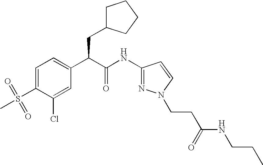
C1=C(S(=O)(C)=O)C(Cl)=CC(C(C(NC2=NN(CCC(NCCC)=O)C=C2)=O)CC2CCCC2)=C1
